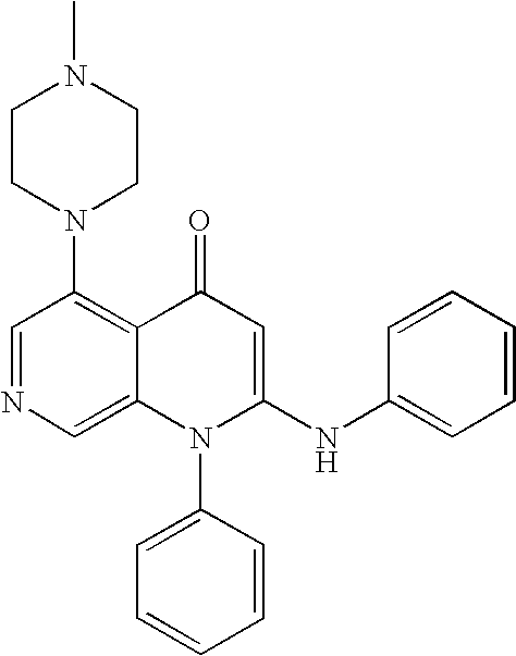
C1=NC=C2C(=C1N1CCN(C)CC1)C(=O)C=C(NC1=CC=CC=C1)N2C1=CC=CC=C1
